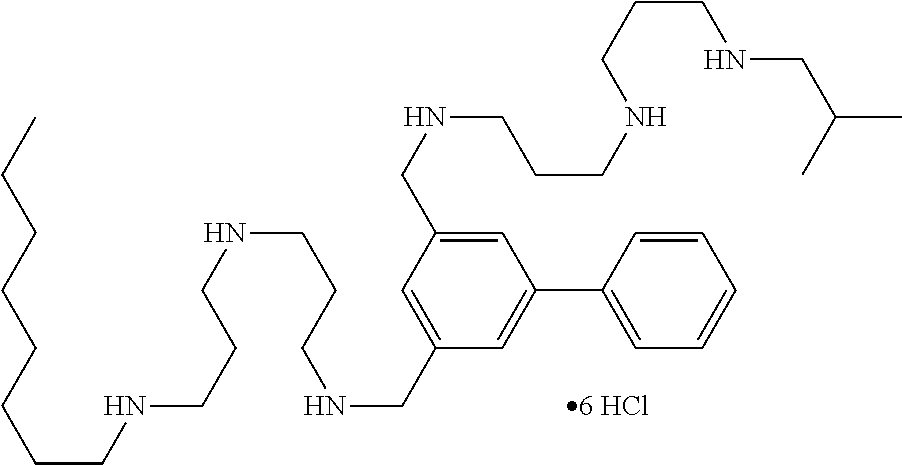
C1=C(CNCCCNCCCNCC(C)C)C=C(CNCCCNCCCNCCCCCCCC)C=C1C1=CC=CC=C1
